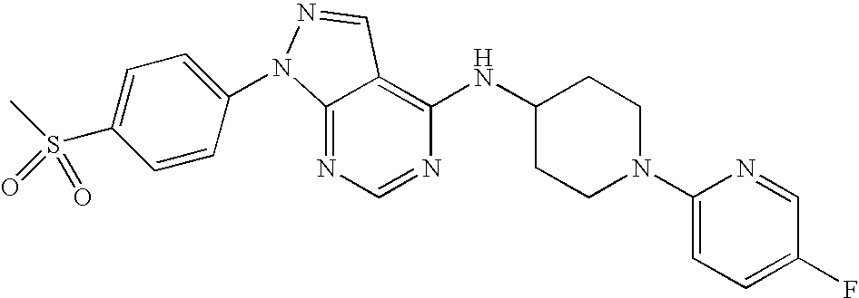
C12=NC=NC(NC3CCN(C4=CC=C(F)C=N4)CC3)=C1C=NN2C1=CC=C(S(C)(=O)=O)C=C1
